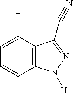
C1=C(F)C2=C(C=C1)N([H])N=C2C#N
